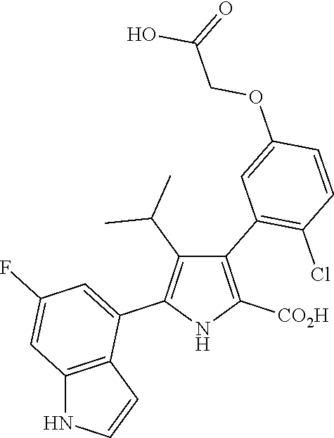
C1(C2=C(Cl)C=CC(OCC(O)=O)=C2)=C([CO2H])NC(C2=CC(F)=CC3=C2C=CN3)=C1C(C)C
